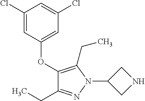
C1(Cl)=CC(OC2=C(CC)N(C3CNC3)N=C2CC)=CC(Cl)=C1
